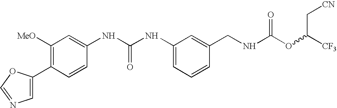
C1(C2=CN=CO2)=C([MeO])C=C(NC(NC2=CC=CC(CNC(OC([CF3])C[CN])=O)=C2)=O)C=C1
